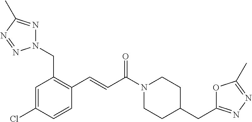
N1(CC2=C(C=CC(N3CCC(CC4=NN=C(C)O4)CC3)=O)C=CC(Cl)=C2)N=C(C)N=N1
